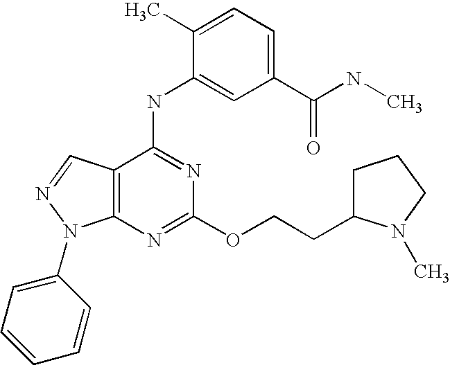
C12=C(C(NC3=CC(C(NC)=O)=CC=C3C)=NC(OCCC3CCCN3C)=N1)C=NN2C1=CC=CC=C1
